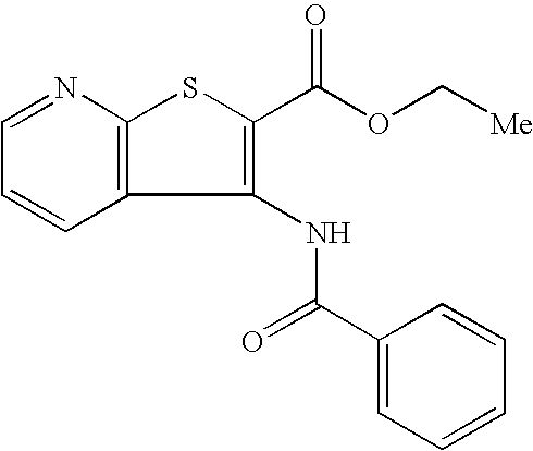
C1=CC=NC2=C1C(NC(C1=CC=CC=C1)=O)=C(C(OC[Me])=O)S2
